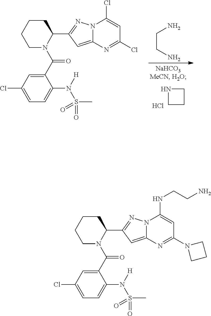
C(CN)N.N1CCC1.Cl.C1N(C(C2=CC(Cl)=CC=C2N([H])S(=O)(C)=O)=O)C(C2=NN3C(=C2)N=C(Cl)C=C3Cl)CCC1.C1N(C(C2=CC(Cl)=CC=C2N([H])S(=O)(C)=O)=O)C(C2=NN3C(=C2)N=C(N2CCC2)C=C3NCCN)CCC1
